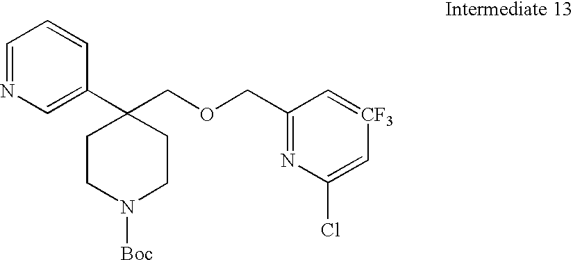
C1=NC=C(C2(COCC3=NC(Cl)=C[CF3]=C3)CCN([Boc])CC2)C=C1
